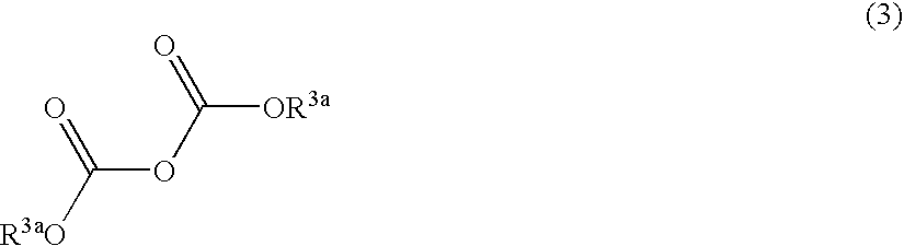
[R3aO]C(=O)OC([OR3a])=O
